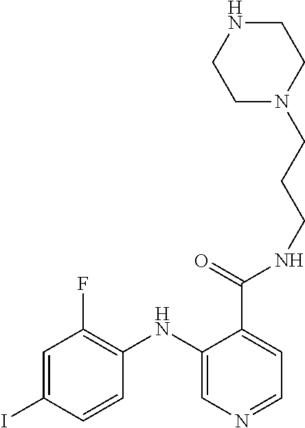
C1=C(I)C=CC(NC2=CN=CC=C2C(=O)NCCCN2CCNCC2)=C1F
